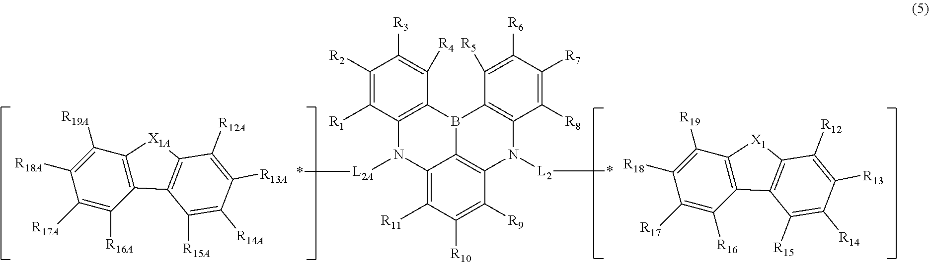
C12=C([R11])C([R10])=C([R9])C3=C1B(C1=C(N2[L2A]*)C([R1])=C([R2])C([R3])=C1[R4])C1=C(N3[L2]*)C([R8])=C([R7])C([R6])=C1[R5].C12=C(C3=C([X1]1)C([R12])=C([R13])C([R14])=C3[R15])C([R16])=C([R17])C([R18])=C2[R19].C12=C(C3=C([X1A]1)C([R12A])=C([R13A])C([R14A])=C3[R15A])C([R16A])=C([R17A])C([R18A])=C2[R19A]
